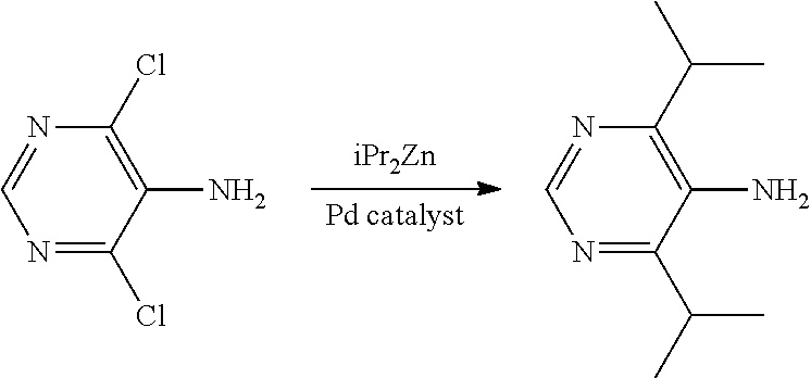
[iPr2Zn].[Pd catalyst].N1=C(Cl)C(N)=C(Cl)N=C1.N1=C(C(C)C)C(N)=C(C(C)C)N=C1
